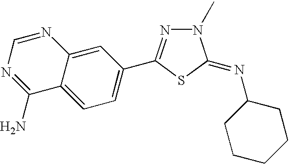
C1=C2C(=CC(C3=NN(C)C(=NC4CCCCC4)S3)=C1)N=CN=C2N
